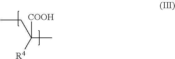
CCC(C)([R4])[COOH]
